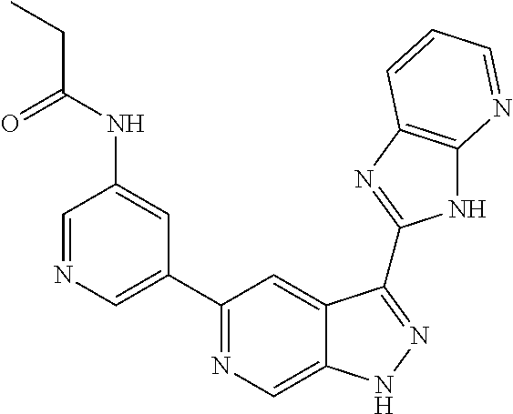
C1=NC=C(C2=NC=C3C(=C2)C(C2=NC4=C(N2)N=CC=C4)=NN3)C=C1NC(=O)CC
